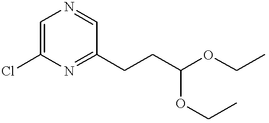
C1=C(Cl)N=C(CCC(OCC)OCC)C=N1
